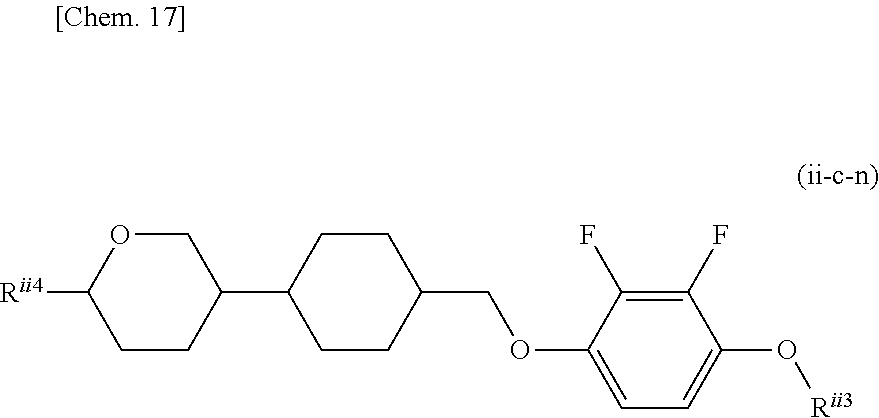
C1CC(C2CCC(COC3=CC=C(O[Rii3])C(F)=C3F)CC2)COC1[Rii4]
